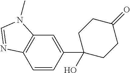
C12=C(C=CC(C3(O)CCC(=O)CC3)=C1)N=CN2C
